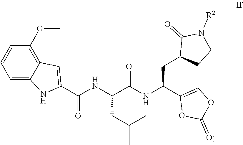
C1=C2C(=C(OC)C=C1)C=C(C(NC(C(NC(C1=COC(=O)O1)CC1CCN([R2])C1=O)=O)CC(C)C)=O)N2
